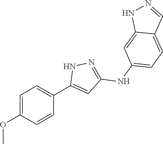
C1=C(OC)C=CC(C2=CC(NC3=CC=C4C(=C3)NN=C4)=NN2)=C1
